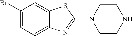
C1(Br)=CC=C2C(=C1)SC(N1CCNCC1)=N2
